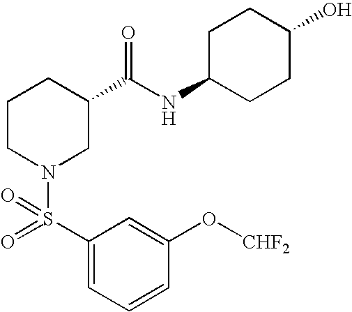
C1(O[CHF2])=CC(S(=O)(N2CC(C(NC3CCC(O)CC3)=O)CCC2)=O)=CC=C1
